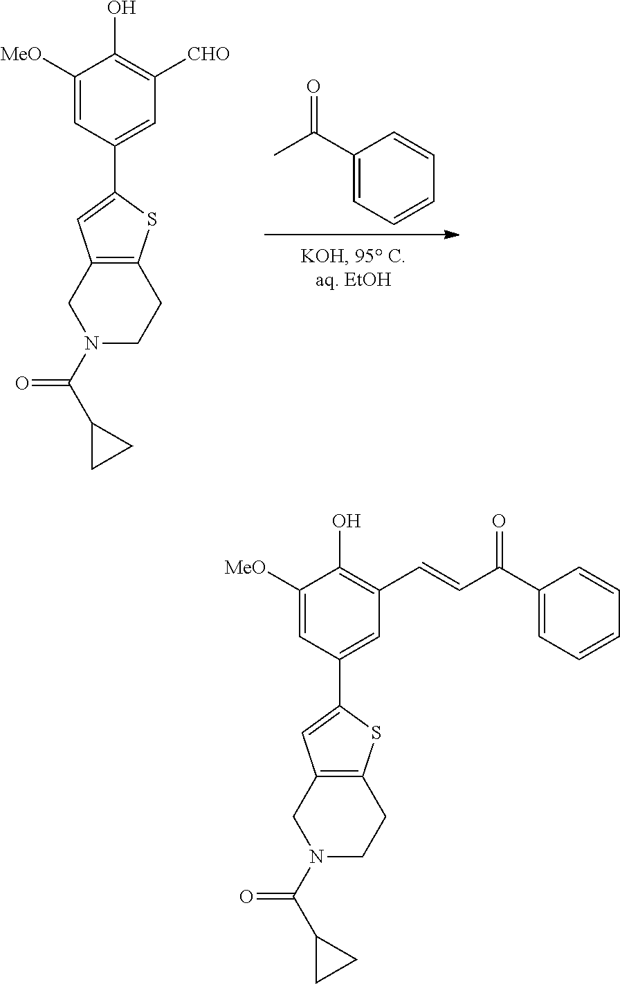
C1(C(C)=O)=CC=CC=C1.C1([MeO])=CC(C2=CC3=C(S2)CCN(C(C2CC2)=O)C3)=CC([CHO])=C1O.C1([MeO])=CC(C2=CC3=C(S2)CCN(C(C2CC2)=O)C3)=CC(C=CC(C2=CC=CC=C2)=O)=C1O
